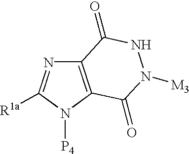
C12=C(N([P4])C([R1a])=N1)C(=O)N([M3])NC2=O
